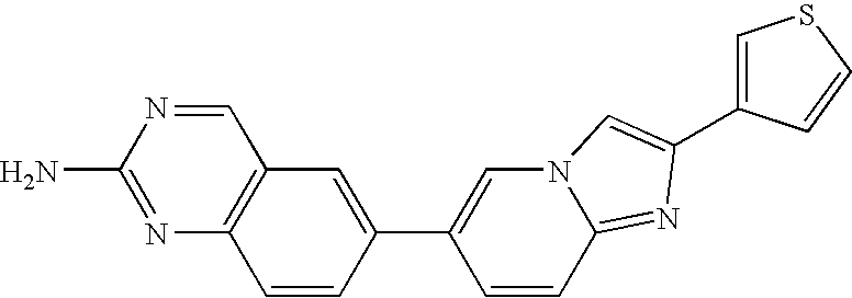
C1=NC(N)=NC2=C1C=C(C1=CN3C(=NC(C4=CSC=C4)=C3)C=C1)C=C2
